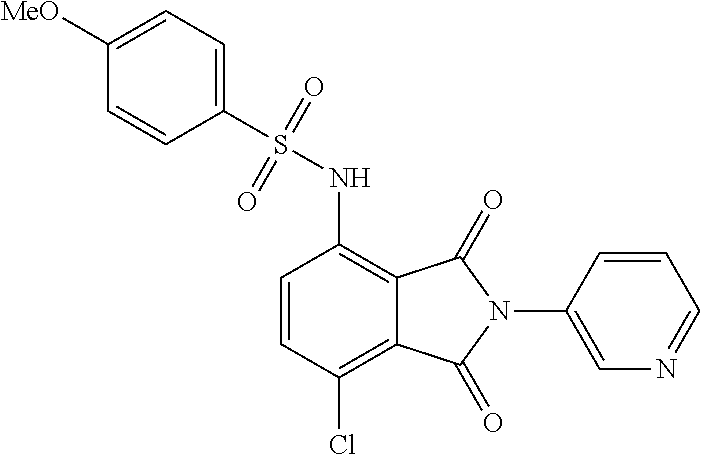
C1=CC(Cl)=C2C(=C1NS(C1=CC=C([MeO])C=C1)(=O)=O)C(=O)N(C1=CN=CC=C1)C2=O
